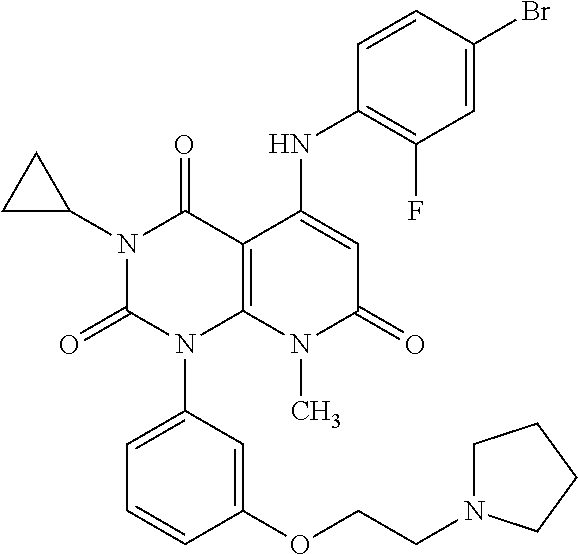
C1(NC2=CC(=O)N(C)C3=C2C(=O)N(C2CC2)C(=O)N3C2=CC=CC(OCCN3CCCC3)=C2)=C(F)C=C(Br)C=C1
